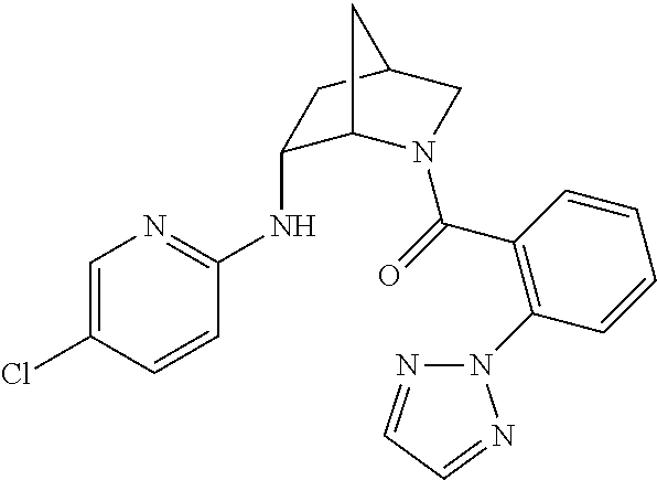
C1(NC2=NC=C(Cl)C=C2)C2N(C(=O)C3=C(N4N=CC=N4)C=CC=C3)CC(C1)C2
